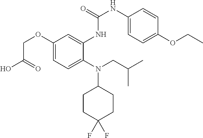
C1(OCC(O)=O)=CC=C(N(CC(C)C)C2CCC(F)(F)CC2)C(NC(NC2=CC=C(OCC)C=C2)=O)=C1
